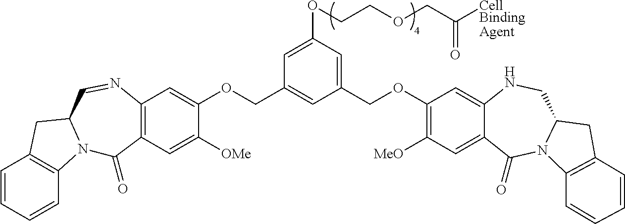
C1=CC=CC2=C1CC1N2C(=O)C2=C(N=C1)C=C(OCC1=CC(COC3=C([MeO])C=C4C(=C3)NCC3N(C4=O)C4=C(C3)C=CC=C4)=CC(OCCOCC([CellBindingAgent])=O)=C1)C([OMe])=C2
